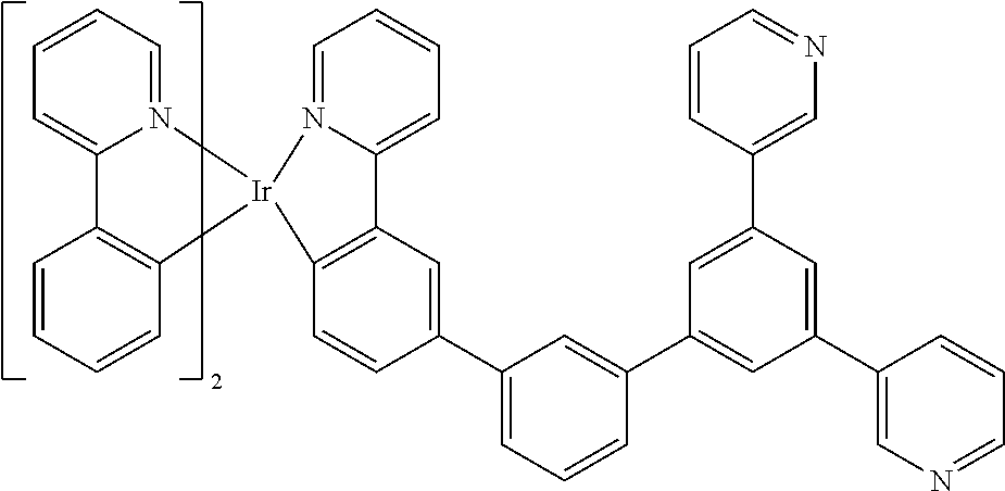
C12=CC=CC=N1[Ir]1(C3=C2C=C(C2=CC=CC(C4=CC(C5=CN=CC=C5)=CC(C5=CN=CC=C5)=C4)=C2)C=C3)N2=CC=CC=C2C2=C1C=CC=C2
